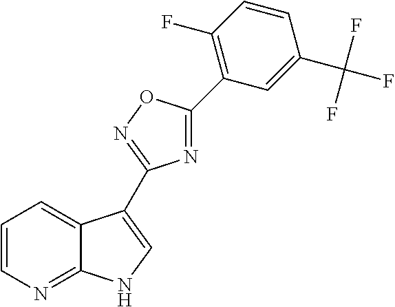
C1=CN=C2C(=C1)C(C1=NOC(C3=C(F)C=CC(C(F)(F)F)=C3)=N1)=CN2
